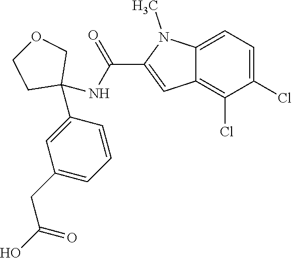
C1=C2C(=C(Cl)C(Cl)=C1)C=C(C(NC1(C3=CC(CC(O)=O)=CC=C3)COCC1)=O)N2C
